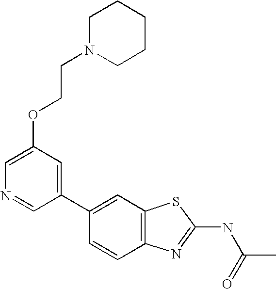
C1(C2=CC3=C(C=C2)N=C(NC(=O)C)S3)=CC(OCCN2CCCCC2)=CN=C1
